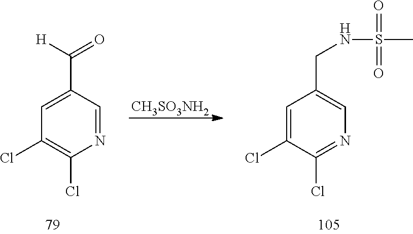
C1(C([H])=O)=CC(Cl)=C(Cl)N=C1.C1(CNS(C)(=O)=O)=CN=C(Cl)C(Cl)=C1.[CH3SO3NH2]
